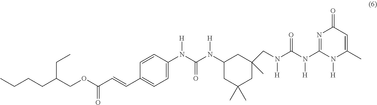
C1=C(N(C(N(C2CC(C)(C)CC(C)(CN(C(N(C3=NC(=O)C=C(C)N3[H])[H])=O)[H])C2)[H])=O)[H])C=CC(C=CC(OCC(CCCC)CC)=O)=C1
